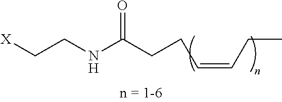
[X]CCNC(CCC=CCC)=O
